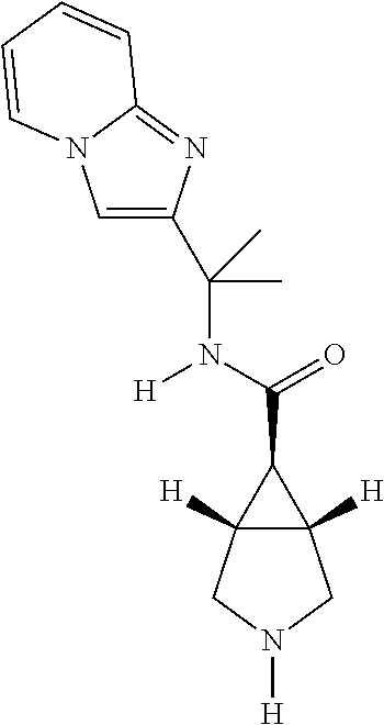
C12([H])C([H])(C1C(N([H])C(C)(C)C1=CN3C(=N1)C=CC=C3)=O)CN([H])C2
